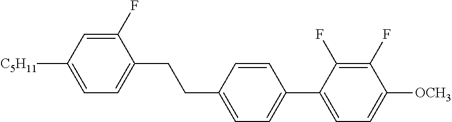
C1(F)=CC([C5H11])=CC=C1CCC1=CC=C(C2=CC=C([OCH3])C(F)=C2F)C=C1
